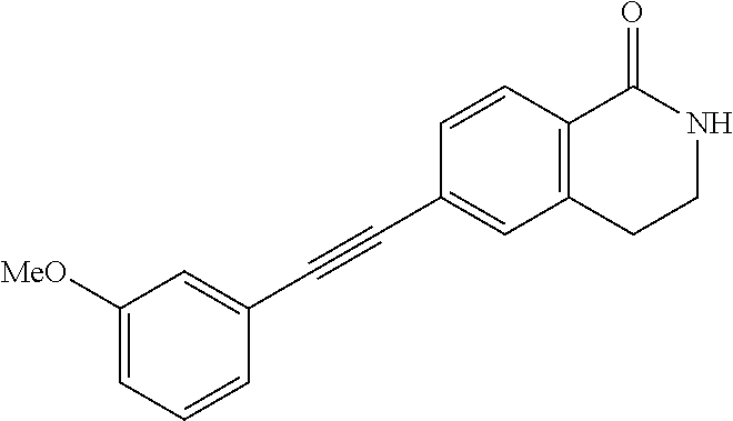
C1([MeO])=CC=CC(C#CC2=CC3=C(C=C2)C(=O)NCC3)=C1
